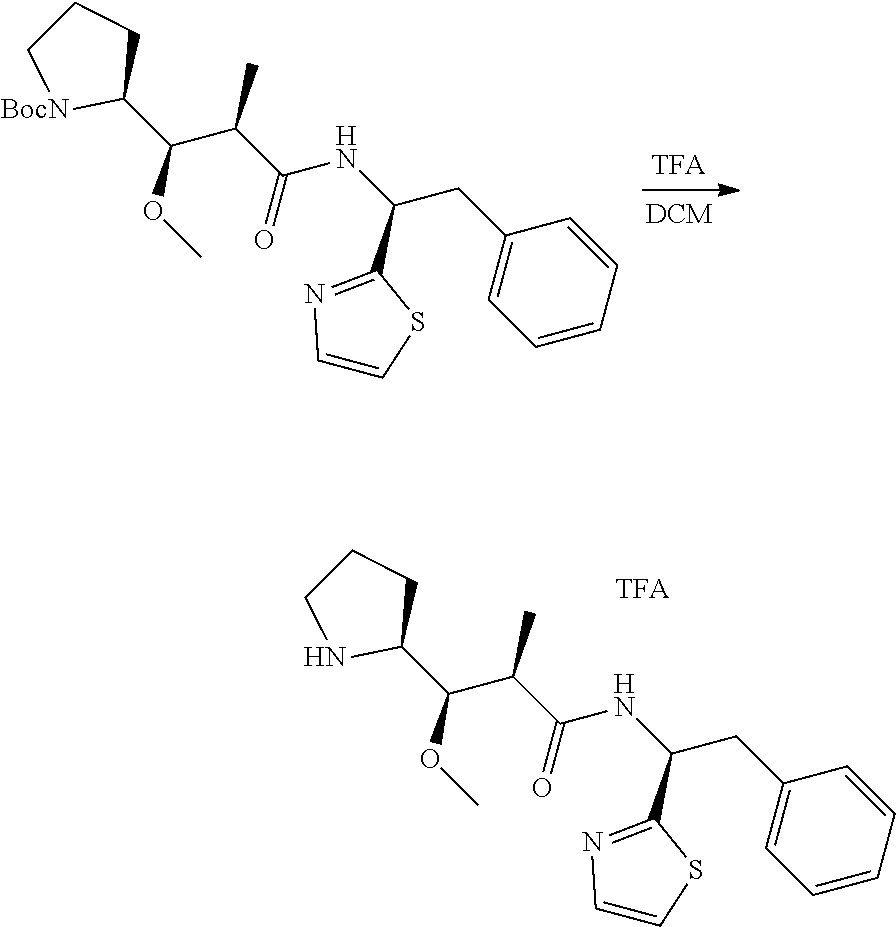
C1(C(OC)C(C(NC(CC2=CC=CC=C2)C2=NC=CS2)=O)C)CCC[BocN]1.C1(C(OC)C(C(NC(CC2=CC=CC=C2)C2=NC=CS2)=O)C)CCCN1.[TFA]
